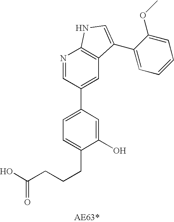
C1(O)=CC(C2=CC3=C(N=C2)NC=C3C2=CC=CC=C2OC)=CC=C1CCCC(O)=O
